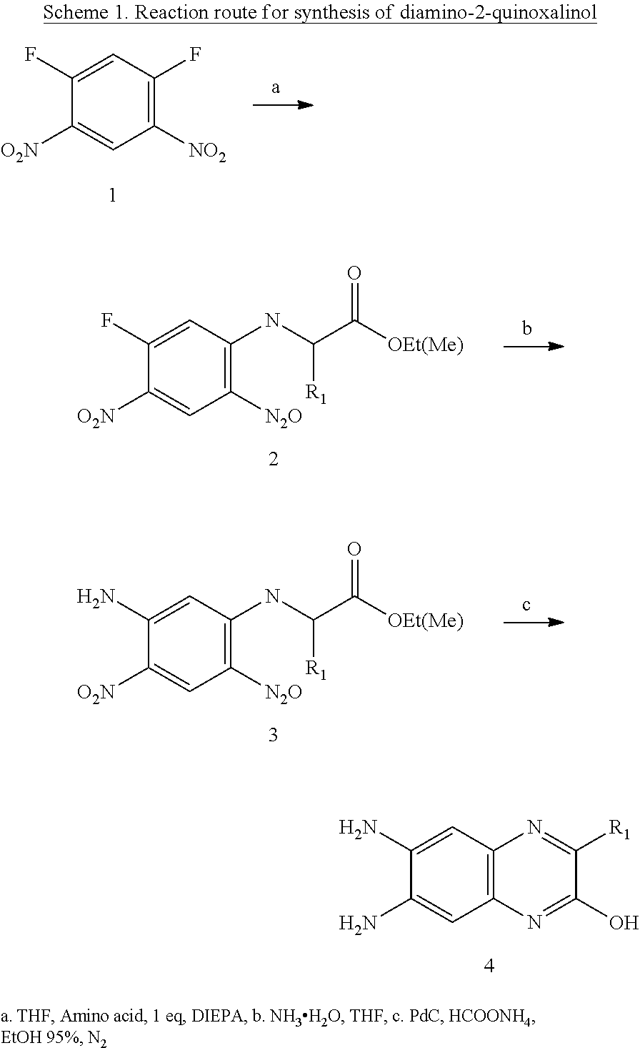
C1=C(N)C(N)=CC2=C1N=C([R1])C(O)=N2.C1=C(F)C([O2N])=CC([NO2])=C1F.C1=C(F)C([O2N])=CC([N2O])=C1NC([R1])C(=O)[OEt(Me)].C1=C(N)C([O2N])=CC([N2O])=C1NC([R1])C(=O)[OEt(Me)]
